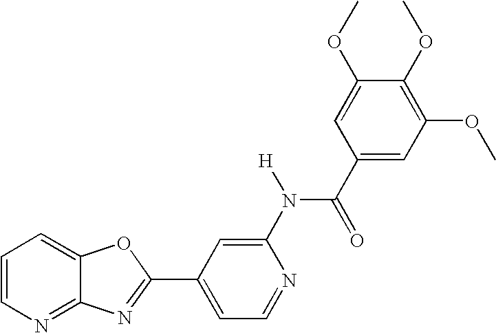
C1=CN=C2C(=C1)OC(C1=CC=NC(N(C(C3=CC(OC)=C(OC)C(OC)=C3)=O)[H])=C1)=N2
